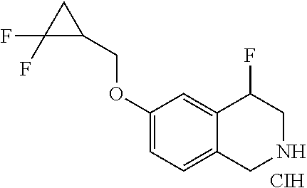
C1(OCC2CC2(F)F)=CC=C2C(=C1)C(F)CNC2.[CIH]
